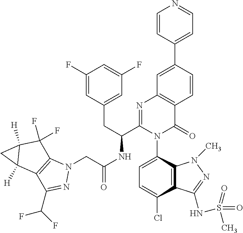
C1=C(Cl)C2=C(C(N3C(=O)C4=C(N=C3C(CC3=CC(F)=CC(F)=C3)NC(CN3C5=C(C(C(F)F)=N3)C3([H])C([H])(C5(F)F)C3)=O)C=C(C3=CC=NC=C3)C=C4)=C1)N(C)N=C2NS(=O)(C)=O
